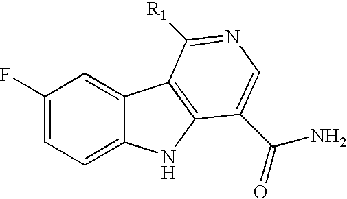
C1(F)=CC=C2C(=C1)C1=C(N2)C(C(=O)N)=CN=C1[R1]
